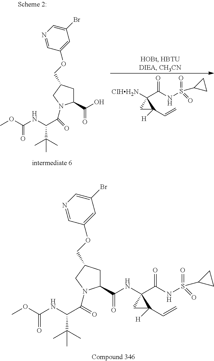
COC(=O)NC(C(=O)N1C(C(NC2(C(NS(C3CC3)(=O)=O)=O)CC2([H])C=C)=O)CC(COC2=CC(Br)=CN=C2)C1)C(C)(C)C.[CIHH2N]C1(C(NS(C2CC2)(=O)=O)=O)CC1([H])C=C.C1C(C(O)=O)N(C(C(NC(OC)=O)C(C)(C)C)=O)CC1COC1=CC(Br)=CN=C1
